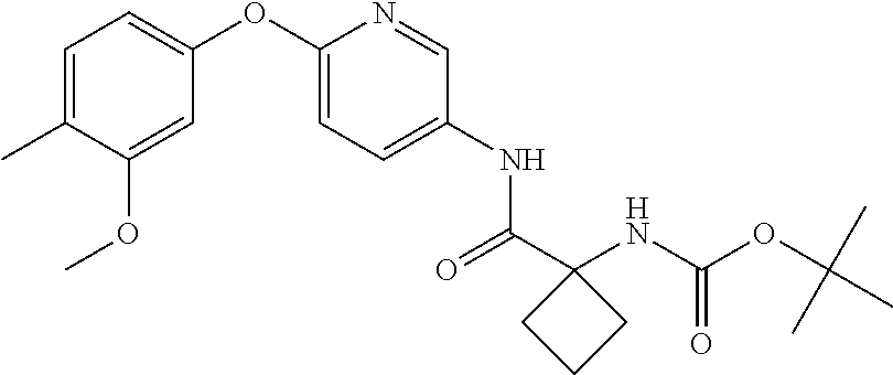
C1=C(C)C(OC)=CC(OC2=CC=C(NC(C3(NC(OC(C)(C)C)=O)CCC3)=O)C=N2)=C1
